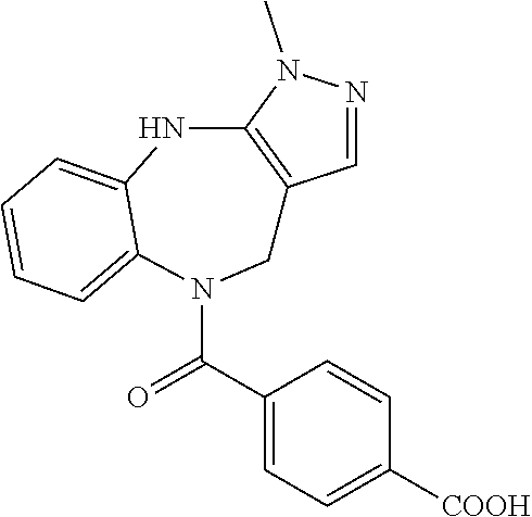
C1=NN(C)C2=C1CN(C(C1=CC=C([COOH])C=C1)=O)C1=CC=CC=C1N2
